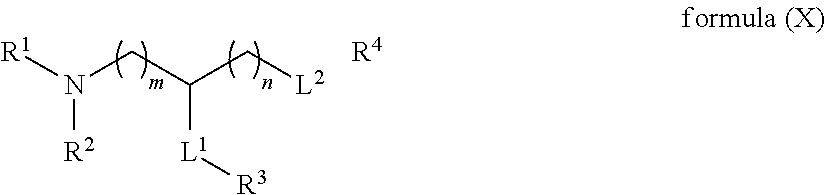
[R2]N([R1])CC(C[L2])[L1][R3].[R4]
